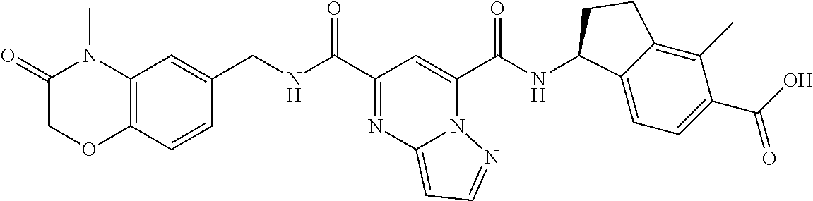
C12=C(C=CC(CNC(C3=NC4=CC=NN4C(C(NC4C5=CC=C(C(=O)O)C(C)=C5CC4)=O)=C3)=O)=C1)OCC(=O)N2C
